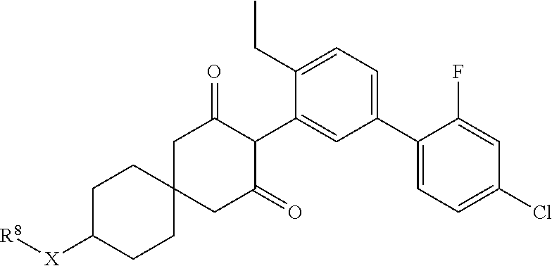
C1(C2=CC=C(Cl)C=C2F)=CC=C(CC)C(C2C(=O)CC3(CC2=O)CCC([X][R8])CC3)=C1
